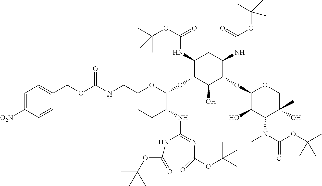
C1(CNC(OCC2=CC=C([O2N])C=C2)=O)=CCC(NC(=NC(OC(C)(C)C)=O)NC(=O)OC(C)(C)C)C(OC2C(O)C(OC3C(O)C(N(C(OC(C)(C)C)=O)C)C(C)(O)CO3)C(NC(OC(C)(C)C)=O)CC2NC(OC(C)(C)C)=O)O1
